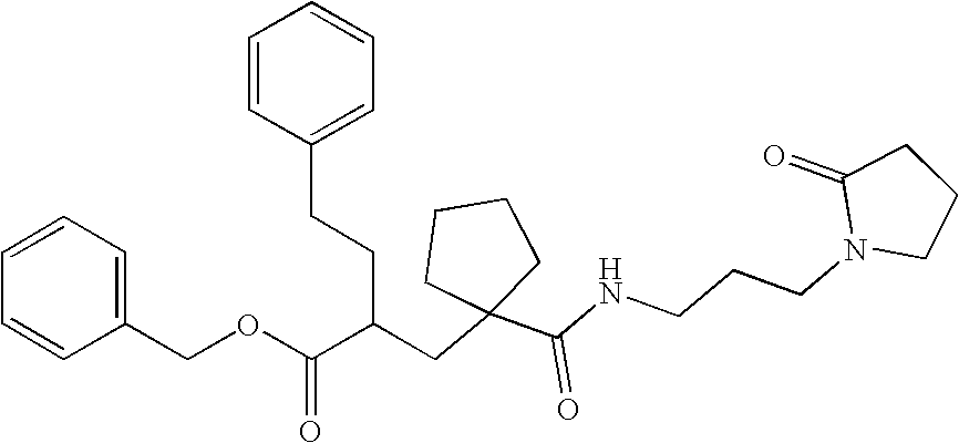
C1(COC(C(CCC2=CC=CC=C2)CC2(C(NCCCN3C(=O)CCC3)=O)CCCC2)=O)=CC=CC=C1
